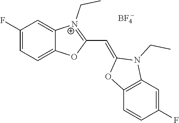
C1(F)=CC=C2C(=C1)[N+](CC)=C(C=C1N(CC)C3=C(C=CC(F)=C3)O1)O2.[BF4]
